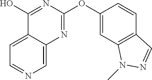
C1=NC=C2C(=C1)C(O)=NC(OC1=CC3=C(C=C1)C=NN3C)=N2
